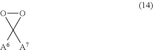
O1OC1([A7])[A6]
